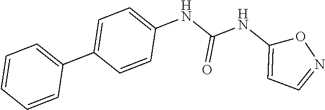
C1=C(C2=CC=CC=C2)C=CC(NC(NC2=CC=NO2)=O)=C1
